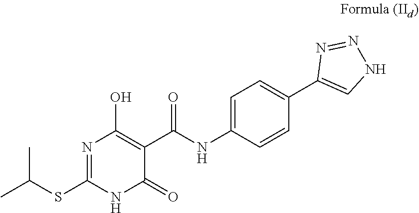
C1=C(NC(C2=C(O)N=C(SC(C)C)NC2=O)=O)C=CC(C2=CNN=N2)=C1
